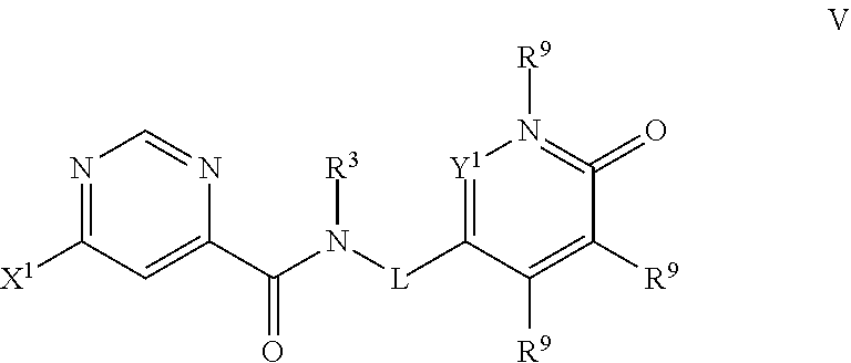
N1=C([X1])C=C(C(N([L]C2=[Y1]N([R9])=C(=O)C([R9])=C2[R9])[R3])=O)N=C1
